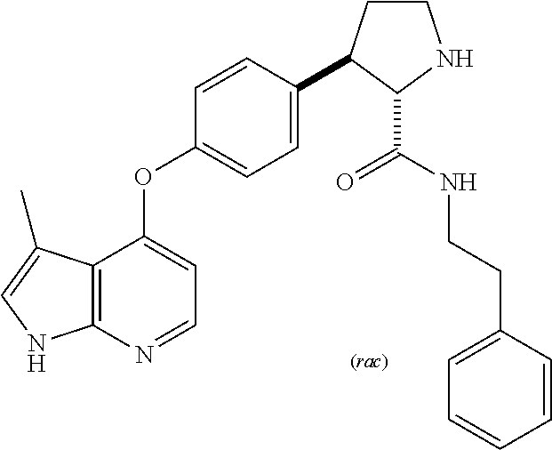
C12=C(N=CC=C1OC1=CC=C(C3CCNC3C(=O)NCCC3=CC=CC=C3)C=C1)NC=C2C
